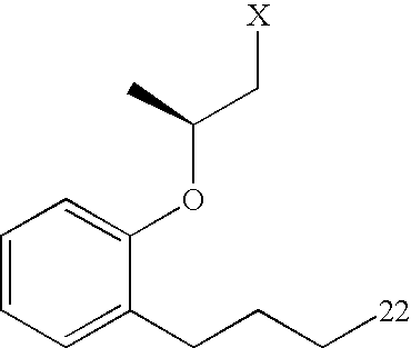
C1=CC=C(CCC[22])C(OC(C)C[X])=C1
